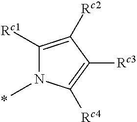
C1([Rc1])=C([Rc2])C([Rc3])=C([Rc4])N1C
